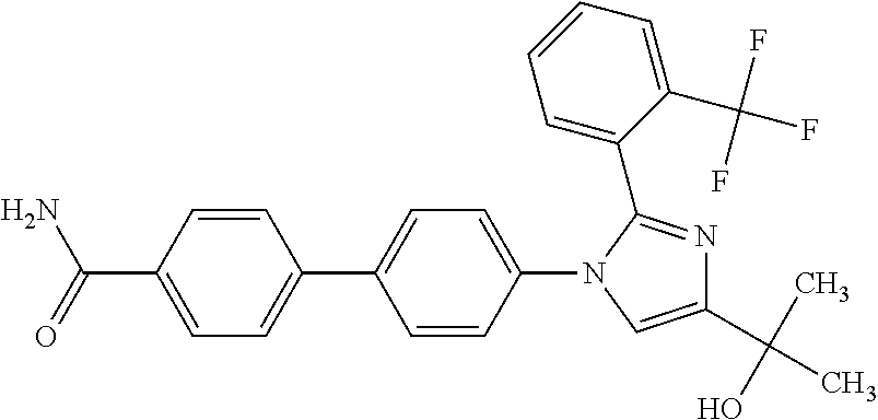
C1=CC(C2=CC=C(N3C(C4=CC=CC=C4C(F)(F)F)=NC(C(C)(O)C)=C3)C=C2)=CC=C1C(=O)N
